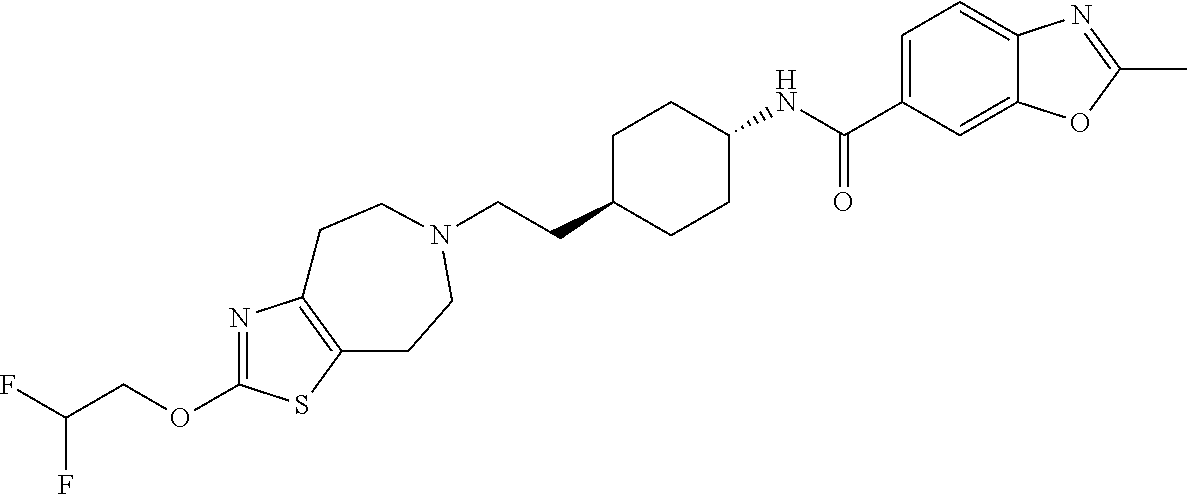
C(CC1CCC(NC(C2=CC=C3C(=C2)OC(C)=N3)=O)CC1)N1CCC2=C(N=C(OCC(F)F)S2)CC1
